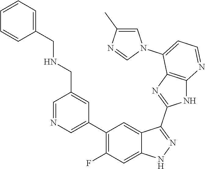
C1=NC=C(C2=C(F)C=C3C(=C2)C(C2=NC4=C(N2)N=CC=C4N2C=C(C)N=C2)=NN3)C=C1CNCC1=CC=CC=C1
